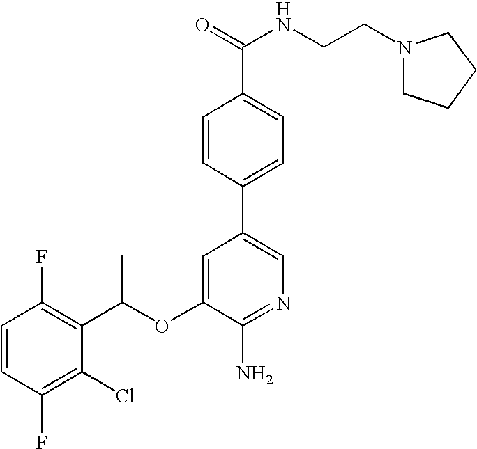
C1=CC(F)=C(C(OC2=CC(C3=CC=C(C(NCCN4CCCC4)=O)C=C3)=CN=C2N)C)C(Cl)=C1F
